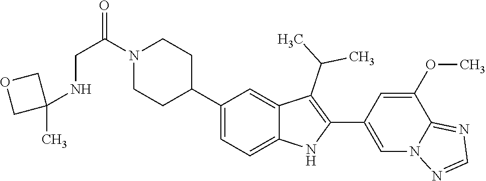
C1(C2CCN(C(=O)CNC3(C)COC3)CC2)=CC=C2C(=C1)C(C(C)C)=C(C1=CN3C(=NC=N3)C(OC)=C1)N2
